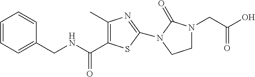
C1=CC=C(CNC(=O)C2=C(C)N=C(N3C(=O)N(CC(=O)O)CC3)S2)C=C1
